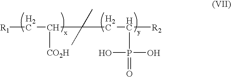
[R1]CC([CO2H])C(CC([R2])P(O)(O)=O)(C)C
